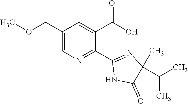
C1(COC)=CN=C(C2=NC(C)(C(C)C)C(=O)N2)C(C(O)=O)=C1
